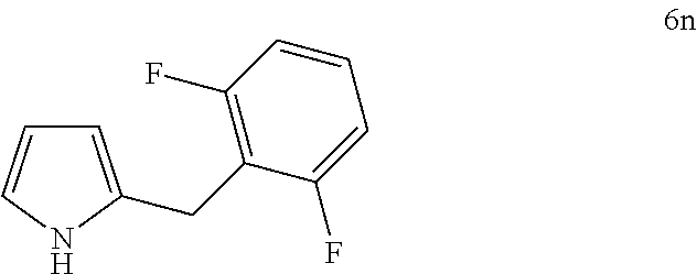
C1=CNC(CC2=C(F)C=CC=C2F)=C1
